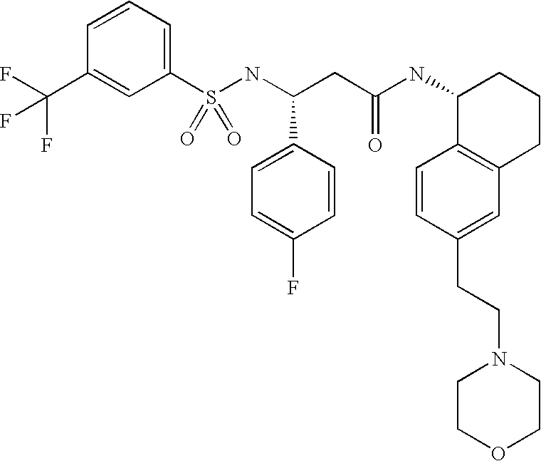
C1=CC=C(S(NC(CC(NC2C3=C(CCC2)C=C(CCN2CCOCC2)C=C3)=O)C2=CC=C(F)C=C2)(=O)=O)C=C1C(F)(F)F
